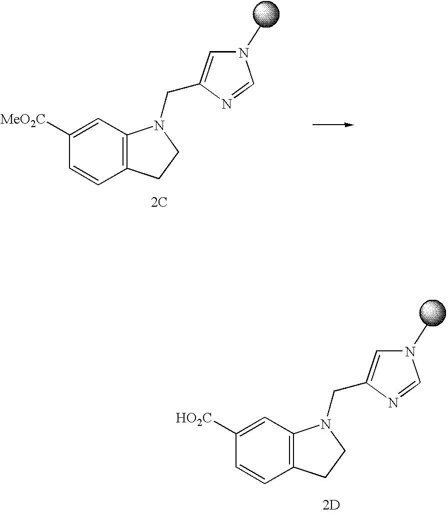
C1([MeO2C])=CC2=C(C=C1)CCN2CC1=CN(C)C=N1.[2C].C1([HO2C])=CC2=C(C=C1)CCN2CC1=CN(C)C=N1.[2D]
